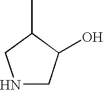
N1CC(O)C(C)C1
